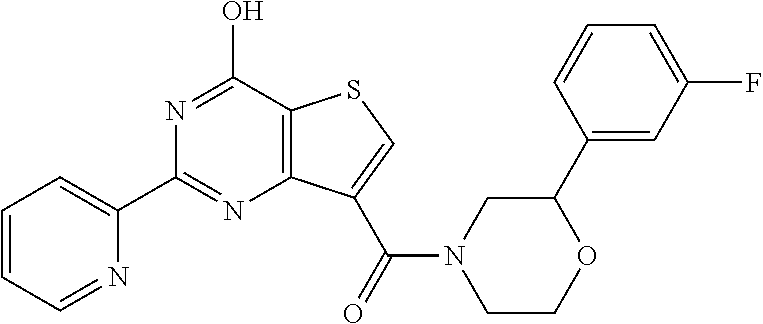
N1=C(O)C2=C(N=C1C1=CC=CC=N1)C(C(=O)N1CCOC(C3=CC(F)=CC=C3)C1)=CS2
